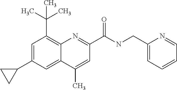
C1(C)=CC(C(NCC2=CC=CC=N2)=O)=NC2=C(C(C)(C)C)C=C(C3CC3)C=C12
